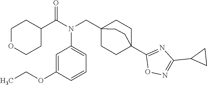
C1(C(N(CC23CCC(C4=NC(C5CC5)=NO4)(CC2)CC3)C2=CC=CC(OCC)=C2)=O)CCOCC1
